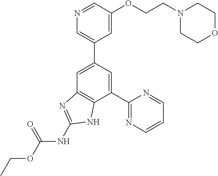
C1(C2=NC=CC=N2)=CC(C2=CN=CC(OCCN3CCOCC3)=C2)=CC2=C1NC(NC(OCC)=O)=N2
